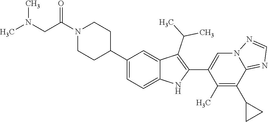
N1(C(CN(C)C)=O)CCC(C2=CC=C3C(=C2)C(C(C)C)=C(C2=CN4C(=NC=N4)C(C4CC4)=C2C)N3)CC1
